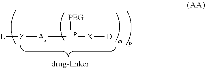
[L][Z][As][LP]([PEG])[X][D]
